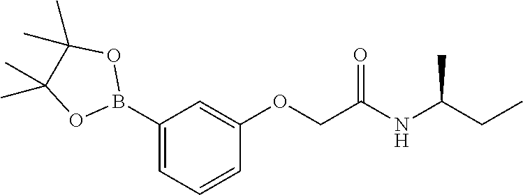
O(CC(NC(CC)C)=O)C1=CC(B2OC(C)(C)C(C)(C)O2)=CC=C1
